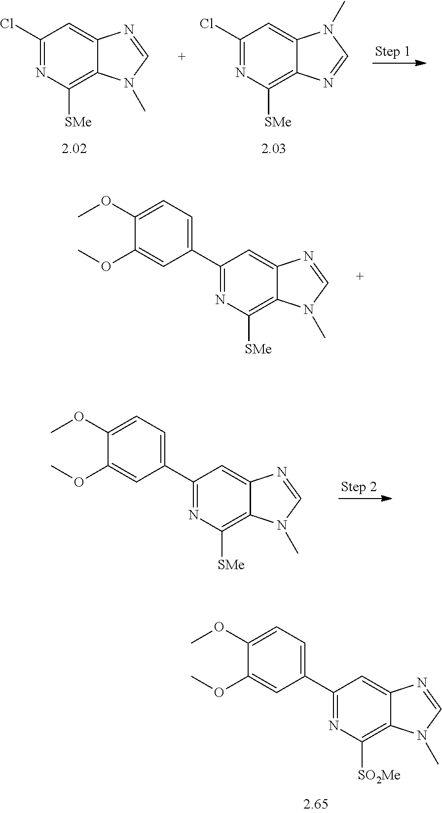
C1(Cl)=NC([SMe])=C2C(=C1)N=CN2C.C1(Cl)=NC([SMe])=C2C(=C1)N(C)C=N2.C1(C2=CC=C(OC)C(OC)=C2)=NC([SMe])=C2C(=C1)N=CN2C.C1(C2=CC=C(OC)C(OC)=C2)=NC([SMe])=C2C(=C1)N=CN2C.C1(C2=CC=C(OC)C(OC)=C2)=NC([SO2Me])=C2C(=C1)N=CN2C
